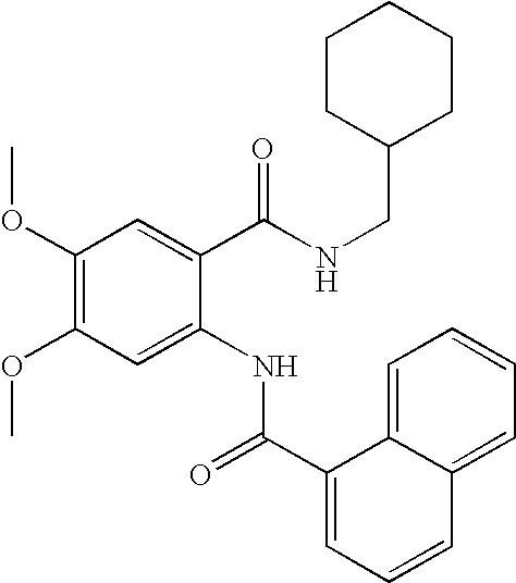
C1(OC)=C(OC)C=C(NC(=O)C2=CC=CC3=CC=CC=C32)C(C(NCC2CCCCC2)=O)=C1
